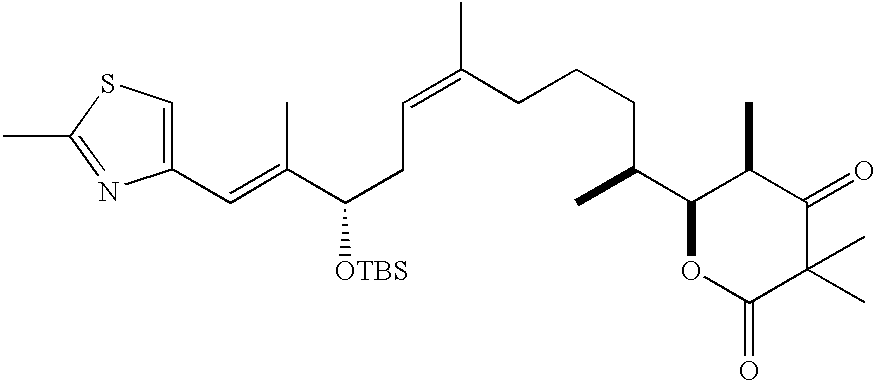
C1(C=C(C(CC=C(CCCC(C)C2OC(=O)C(C)(C)C(=O)C2C)C)[OTBS])C)=CSC(C)=N1
